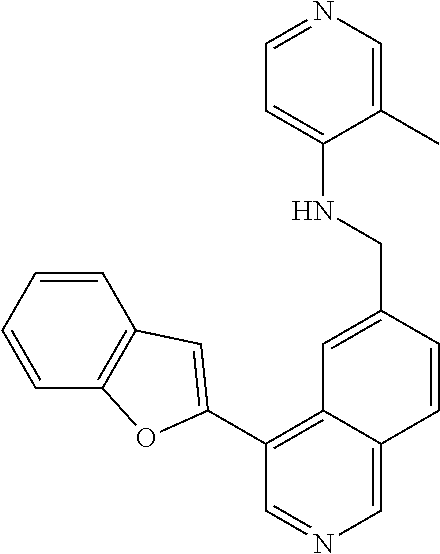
C1=CC=CC2=C1OC(C1=C3C(=CN=C1)C=CC(CNC1=CC=NC=C1C)=C3)=C2
